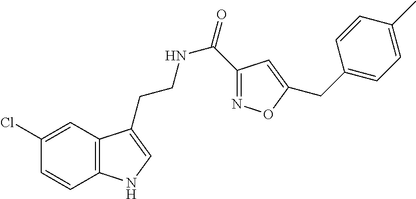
C12=C(C=C(Cl)C=C1)C(CCNC(=O)C1=NOC(CC3=CC=C(C)C=C3)=C1)=CN2
